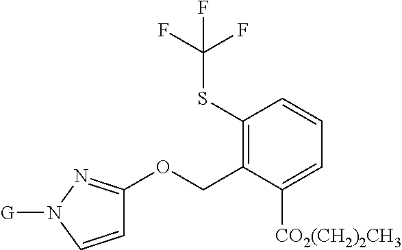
C1=CN([G])N=C1OCC1=C(SC(F)(F)F)C=CC=C1[CO2(CH2)2CH3]
